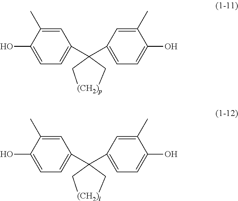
OC1=CC=C(C2(C3=CC=C(O)C(C)=C3)C[(CH2)p]C2)C=C1C.OC1=CC=C(C2(C3=CC=C(O)C(C)=C3)C[(CH2)l]C2)C=C1C
